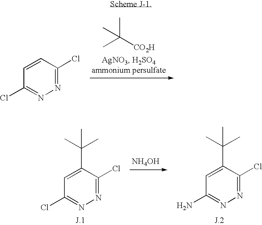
CC(C)([CO2H])C.N1=C(Cl)C=CC(Cl)=N1.N1=C(Cl)C(C(C)(C)C)=CC(Cl)=N1.[NH4OH].N1=C(Cl)C(C(C)(C)C)=CC(N)=N1
